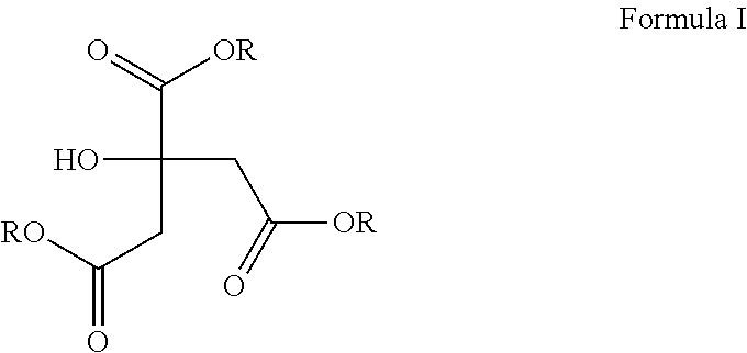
OC(C(=O)[OR])(CC([OR])=O)CC(=O)[RO]
